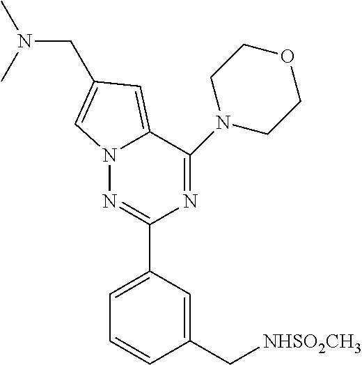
C1(C[NHSO2CH3])=CC(C2=NN3C(=CC(CN(C)C)=C3)C(N3CCOCC3)=N2)=CC=C1
